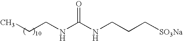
CCCNC(NCCC[SO3Na])=O
